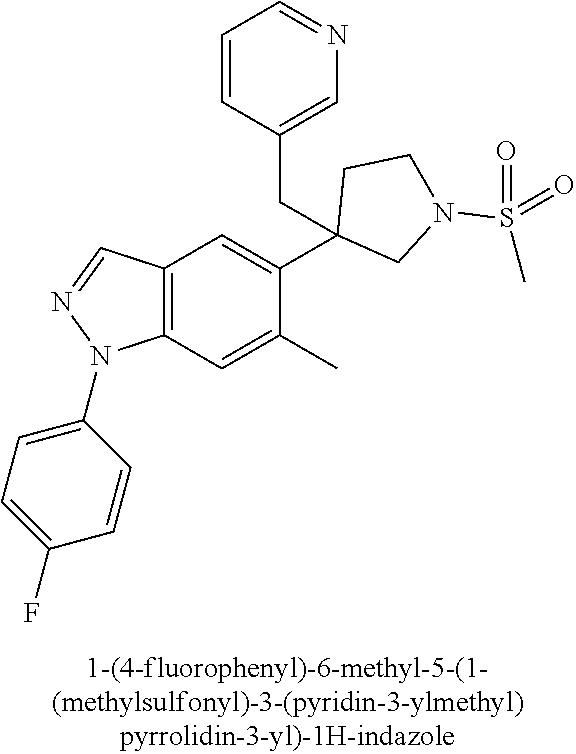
C12=C(C=C(C)C(C3(CC4=CN=CC=C4)CN(S(C)(=O)=O)CC3)=C1)N(C1=CC=C(F)C=C1)N=C2
